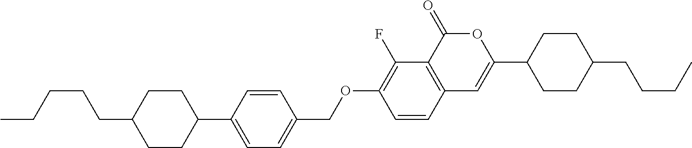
C12=C(C(=O)OC(C3CCC(CCCC)CC3)=C1)C(F)=C(OCC1=CC=C(C3CCC(CCCCC)CC3)C=C1)C=C2
